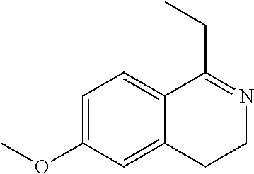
C1=C(OC)C=C2C(=C1)C(CC)=NCC2
